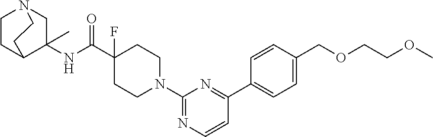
C1CC2C(NC(C3(F)CCN(C4=NC=CC(C5=CC=C(COCCOC)C=C5)=N4)CC3)=O)(C)CN1CC2
